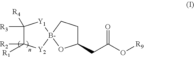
C1([R3])([R4])C([R2])([R1])[Y2][B-]2([Y1]1)CCC(CC(O[R9])=O)O2
